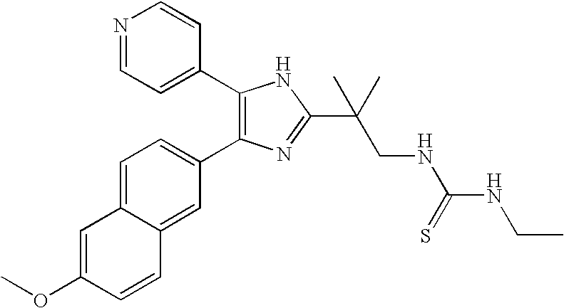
COC1=CC2=CC=C(C3=C(C4=CC=NC=C4)NC(C(CNC(NCC)=S)(C)C)=N3)C=C2C=C1
